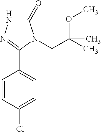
C1=CC(Cl)=CC=C1C1=NNC(=O)N1CC(OC)(C)C
